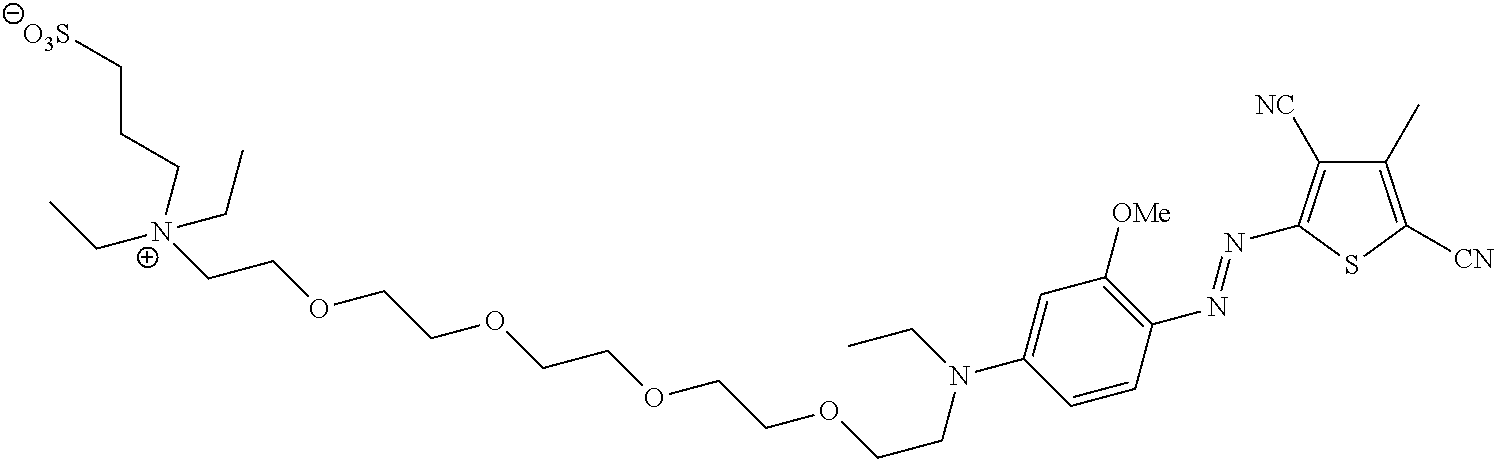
[O3S]CCC[N+](CC)(CCOCCOCCOCCOCCN(CC)C1=CC([OMe])=C(N=NC2=C([NC])C(C)=C([CN])S2)C=C1)CC
